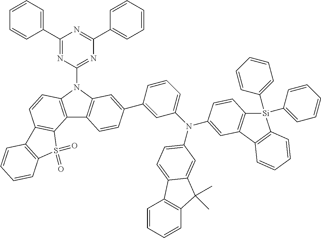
C1(C2=CC=CC=C2)=NC(N2C3=C(C4=C2C=CC2=C4S(=O)(=O)C4=C2C=CC=C4)C=CC(C2=CC(N(C4=CC=C5C6=C(C=CC=C6)C(C)(C)C5=C4)C4=CC5=C([Si](C6=CC=CC=C6)(C6=CC=CC=C6)C6=C5C=CC=C6)C=C4)=CC=C2)=C3)=NC(C2=CC=CC=C2)=N1
